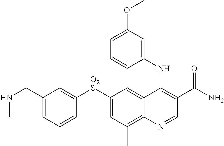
C(C1=CC=CC([O2S]C2=CC(C)=C3C(=C2)C(NC2=CC(OC)=CC=C2)=C(C(N)=O)C=N3)=C1)NC
